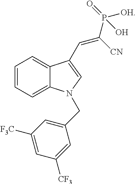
C1=CC=C2C(=C1)C(C=C(P(=O)([OH])O)[CN])=CN2CC1=CC([F3C])=CC([CF3])=C1
